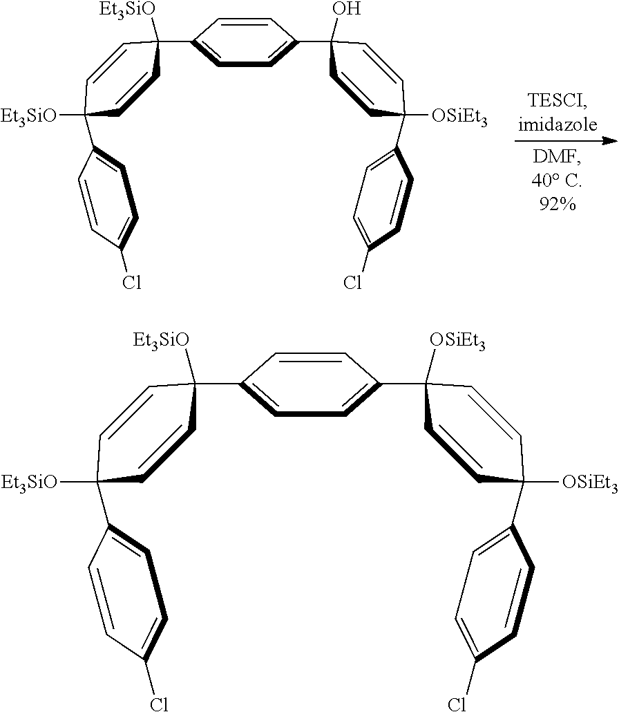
C1=CC(Cl)=CC=C1C1([Et3SiO])C=CC(C2=CC=C(C3(O)C=CC(C4=CC=C(Cl)C=C4)([OSiEt3])C=C3)C=C2)([Et3SiO])C=C1.C1=CC(Cl)=CC=C1C1([Et3SiO])C=CC(C2=CC=C(C3([OSiEt3])C=CC(C4=CC=C(Cl)C=C4)([OSiEt3])C=C3)C=C2)([Et3SiO])C=C1
